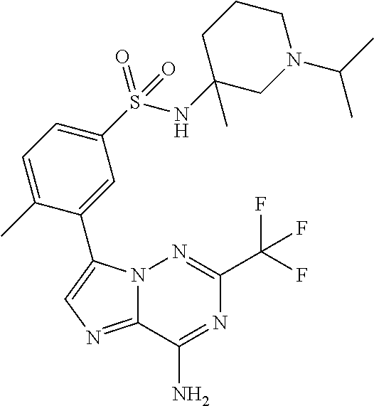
N12C(=NC=C1C1=CC(S(NC3(C)CCCN(C(C)C)C3)(=O)=O)=CC=C1C)C(N)=NC(C(F)(F)F)=N2
